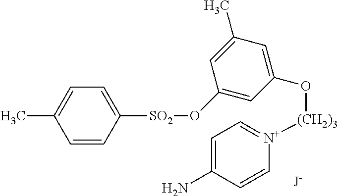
C1=CC([SO2]OC2=CC(O[(CH2)3][N+]3=CC=C(N)C=C3)=CC(C)=C2)=CC=C1C
